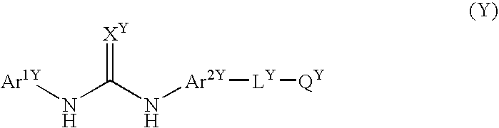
[Ar1Y]NC(N[Ar2Y][LY][QY])=[XY]
